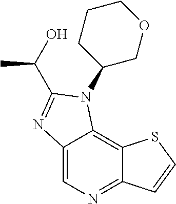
C12=CN=C3C(=C1N(C1COCCC1)C(C(O)C)=N2)SC=C3
